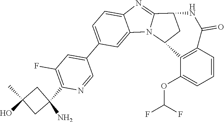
C1=NC(C2(N)CC(C)(O)C2)=C(F)C=C1C1=CC=C2C(=C1)N1C(=N2)C2CC1C1=C(C(=O)N2)C=CC=C1OC(F)F
